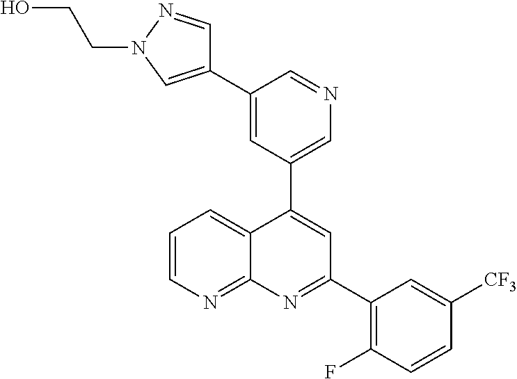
C1=C(C2=CN(CCO)N=C2)C=NC=C1C1=CC(C2=C(F)C=CC([CF3])=C2)=NC2=NC=CC=C12
